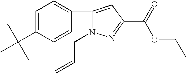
N1(CC=C)N=C(C(OCC)=O)C=C1C1=CC=C(C(C)(C)C)C=C1
